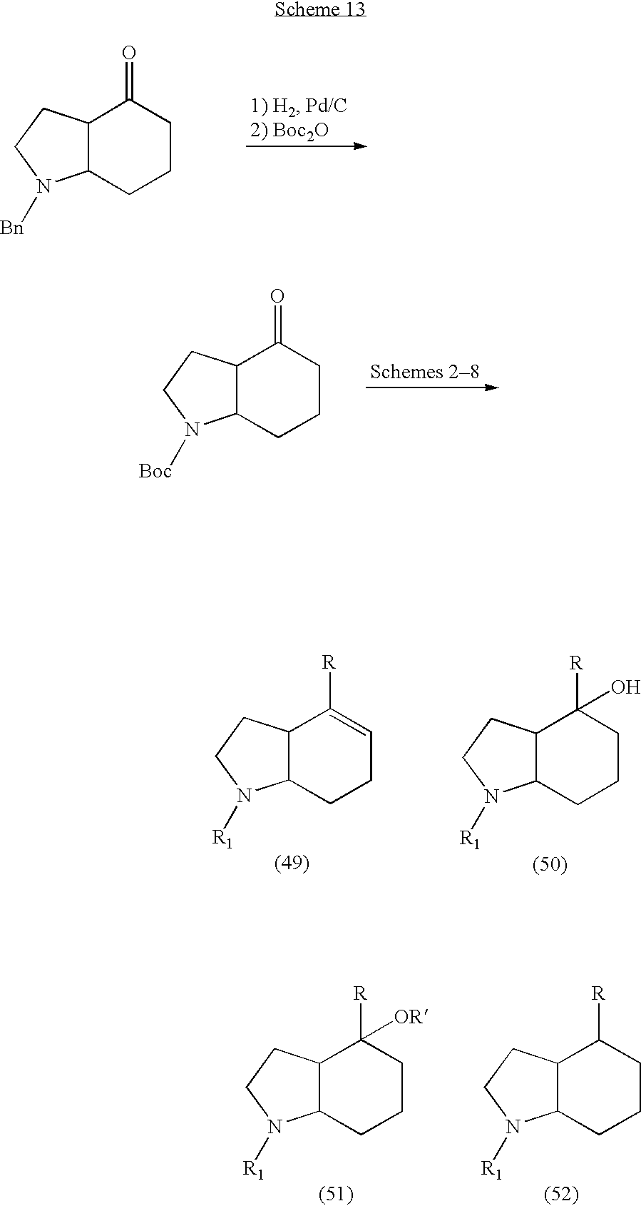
C12C(CCN1[Bn])C(=O)CCC2.C12C(CCN1[Boc])C(=O)CCC2.C12C(CCN1[R1])C([R])(O)CCC2.C12C(CCN1[R1])C([R])=CCC2.C12C(CCN1[R1])C([R])CCC2.C12C(CCN1[R1])C([R])([OR])CCC2
